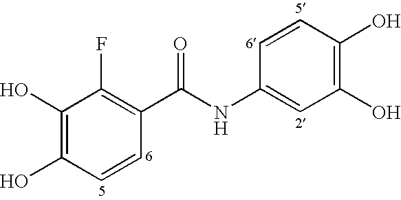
C1(O)=C(O)C=CC(C(NC2=CC(O)=C(O)C=C2)=O)=C1F
